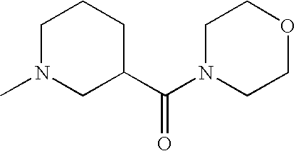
C1N(C)CC(C(N2CCOCC2)=O)CC1
